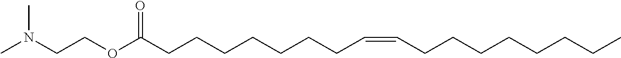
O(C(CCCCCCCC=CCCCCCCCC)=O)CCN(C)C
